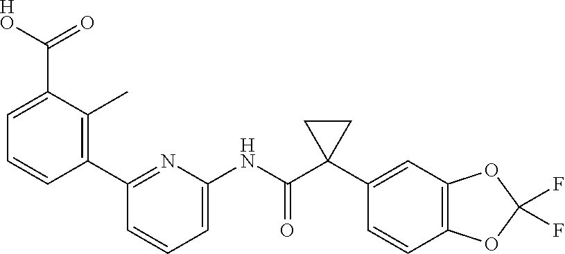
C1=C(C([HO])=O)C(C)=C(C2=NC(NC(C3(C4=CC5=C(C=C4)OC(F)(F)O5)CC3)=O)=CC=C2)C=C1
